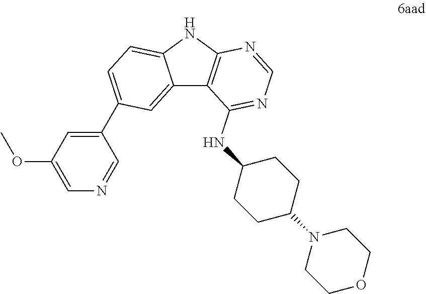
C1COCCN1C1CCC(NC2=NC=NC3=C2C2=CC(C4=CC(OC)=CN=C4)=CC=C2N3)CC1
